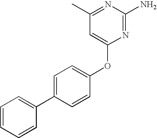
C1=CC=CC(C2=CC=C(OC3=CC(C)=NC(N)=N3)C=C2)=C1
